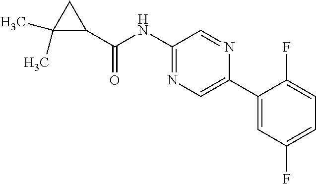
C1(C(=O)NC2=NC=C(C3=CC(F)=CC=C3F)N=C2)CC1(C)C
